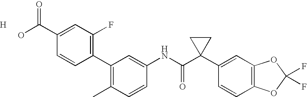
C1(C2=C(F)C=C(C(O)=O)C=C2)=C(C)C=CC(NC(C2(C3=CC4=C(C=C3)OC(F)(F)O4)CC2)=O)=C1.[H]
